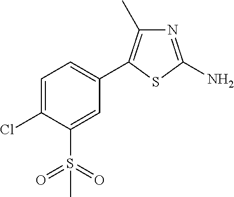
C1=C(Cl)C(S(=O)(=O)C)=CC(C2=C(C)N=C(N)S2)=C1
